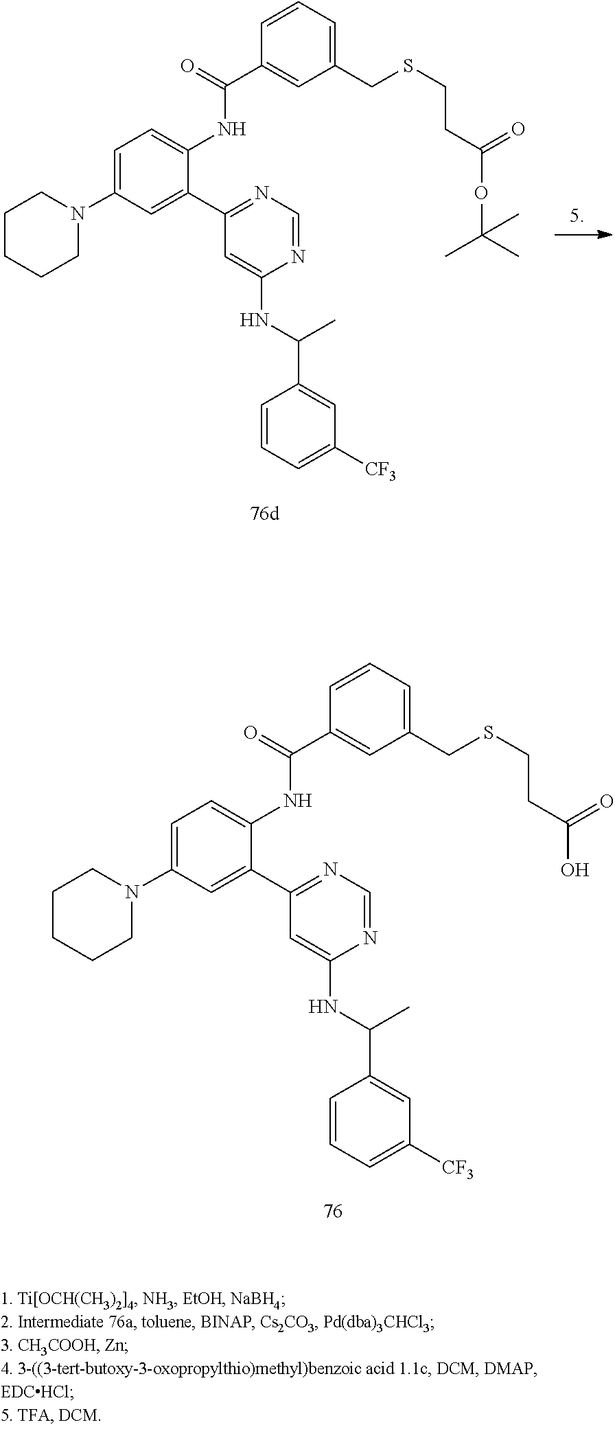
C1=NC(NC(C)C2=CC([CF3])=CC=C2)=CC(C2=CC(N3CCCCC3)=CC=C2NC(=O)C2=CC(CSCCC(=O)O)=CC=C2)=N1.C1=NC(NC(C)C2=CC([CF3])=CC=C2)=CC(C2=CC(N3CCCCC3)=CC=C2NC(=O)C2=CC(CSCCC(=O)OC(C)(C)C)=CC=C2)=N1
